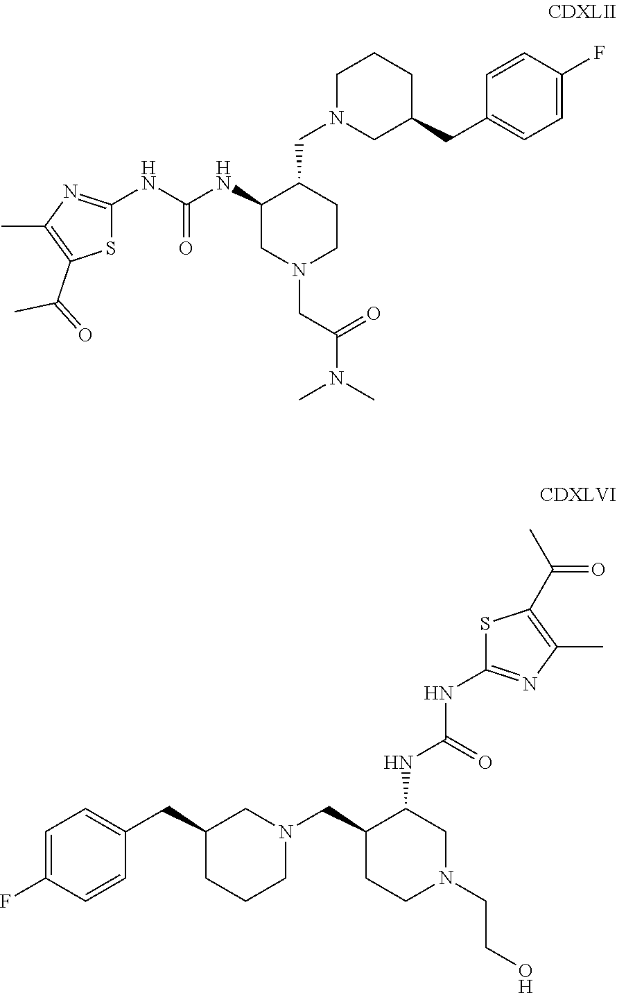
N1(CC2CCN(CCO)CC2NC(NC2=NC(C)=C(C(=O)C)S2)=O)CC(CC2=CC=C(F)C=C2)CCC1.N(C(NC1CN(CC(N(C)C)=O)CCC1CN1CC(CC2=CC=C(F)C=C2)CCC1)=O)C1=NC(C)=C(C(=O)C)S1
